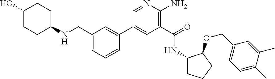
C1(C2=CC(CNC3CCC(O)CC3)=CC=C2)=CC(C(=O)NC2CCCC2OCC2=CC=C(C)C(C)=C2)=C(N)N=C1
